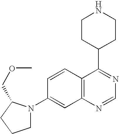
C12=C(N=CN=C1C1CCNCC1)C=C(N1CCCC1COC)C=C2
